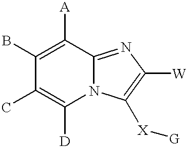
C1(C)=C([D])N2C(=NC([W])=C2[X][G])C([A])=C1B
